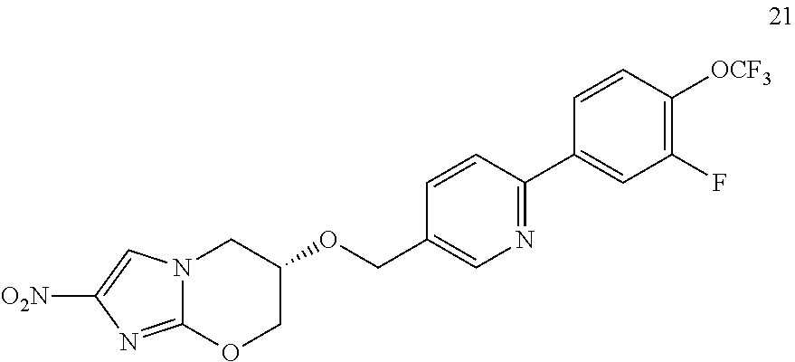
C12=NC([O2N])=CN1CC(OCC1=CN=C(C3=CC(F)=C([OCF3])C=C3)C=C1)CO2
